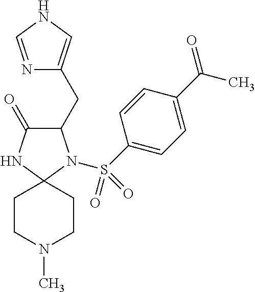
C1(CC2=CNC=N2)C(=O)NC2(N1S(C1=CC=C(C(C)=O)C=C1)(=O)=O)CCN(C)CC2
